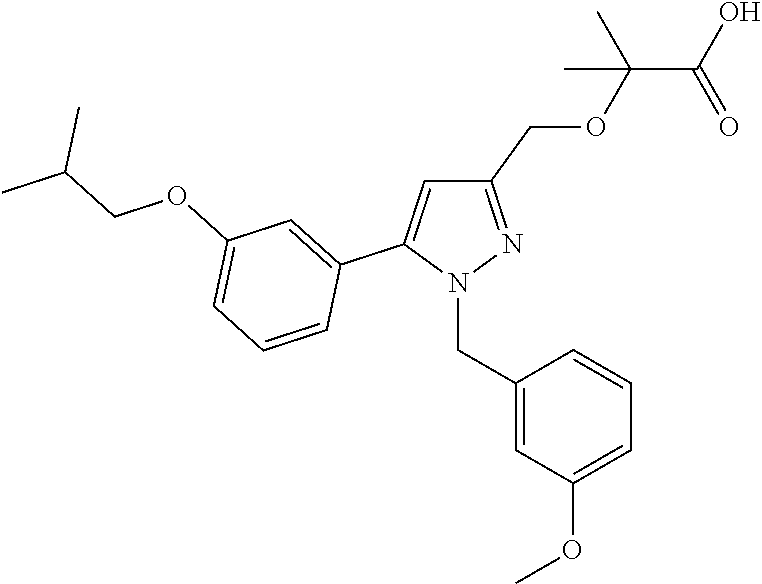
C1(COC(C(O)=O)(C)C)=NN(CC2=CC(OC)=CC=C2)C(C2=CC(OCC(C)C)=CC=C2)=C1
